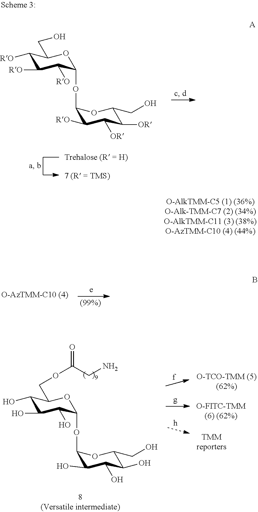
C1(O)C(O)C(O)C(OC2C(O)C(O)C(O)C(CO)O2)OC1COC(CN)=O.C1([RO])C([RO])C([RO])C(OC2C([RO])C([OR])C([OR])C(CO)O2)OC1CO.[A]
